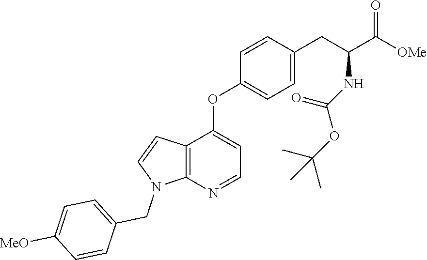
C12=C(N=CC=C1OC1=CC=C(CC(NC(OC(C)(C)C)=O)C([OMe])=O)C=C1)N(CC1=CC=C([MeO])C=C1)C=C2
